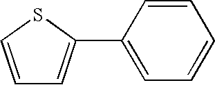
C1(C2=CC=CS2)=CC=CC=C1
